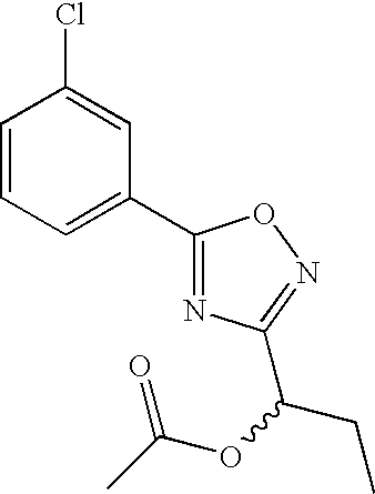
C1=CC=C(C2=NC(C(OC(C)=O)CC)=NO2)C=C1Cl
